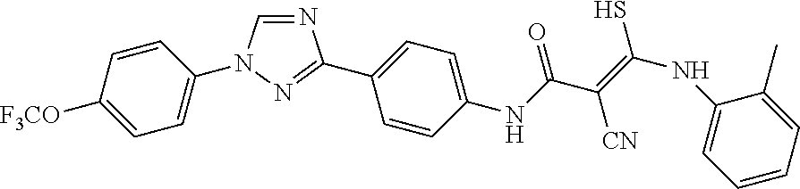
N1=CN(C2=CC=C([F3CO])C=C2)N=C1C1=CC=C(NC(C(=C(NC2=CC=CC=C2C)S)[CN])=O)C=C1
